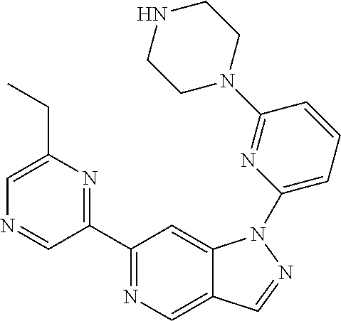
C1(C2=NC(CC)=CN=C2)=NC=C2C(=C1)N(C1=CC=CC(N3CCNCC3)=N1)N=C2
